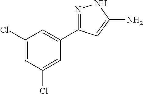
C1(Cl)=CC(Cl)=CC(C2=NNC(N)=C2)=C1
